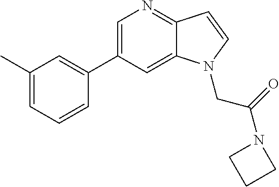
C1(C)=CC=CC(C2=CN=C3C(=C2)N(CC(=O)N2CCC2)C=C3)=C1
